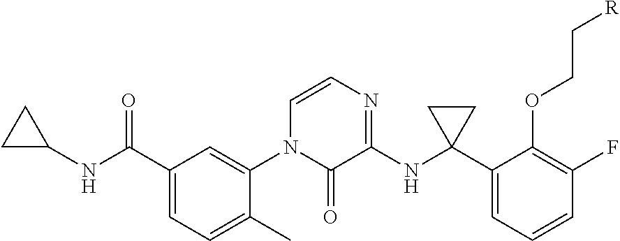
N(C(C1=CC=C(C)C(N2C(=O)C(NC3(C4=CC=CC(F)=C4OCC[R])CC3)=NC=C2)=C1)=O)C1CC1
